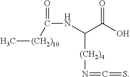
C[(CH2)10]C(=O)NC(C(O)=O)[(CH2)4]N=C=S
